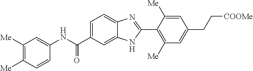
C1=C(C(NC2=CC([Me])=C([Me])C=C2)=O)C=C2C(=C1)N=C(C1=C([Me])C=C(CC[COOMe])C=C1[Me])N2
